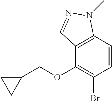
C1=CC2=C(C(OCC3CC3)=C1Br)C=NN2C
